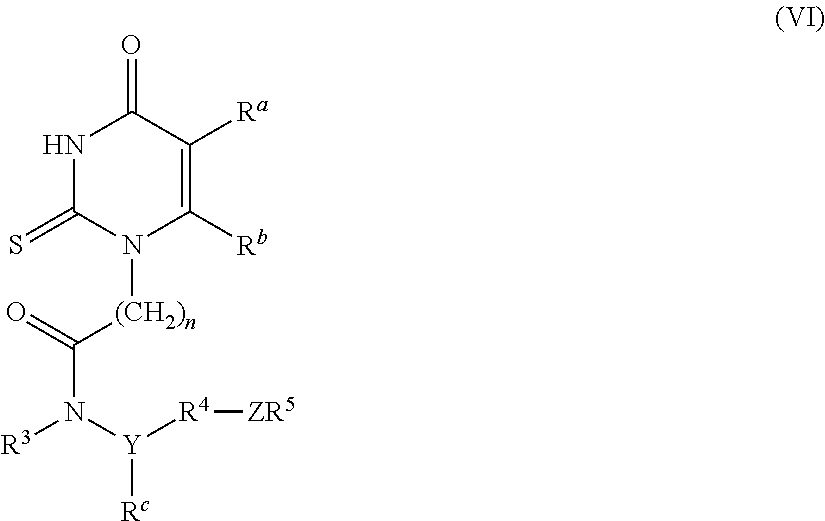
N1C(=S)N([(CH2)n]C(N([R3])[Y]([R4][ZR5])[Rc])=O)C([Rb])=C([Ra])C1=O
